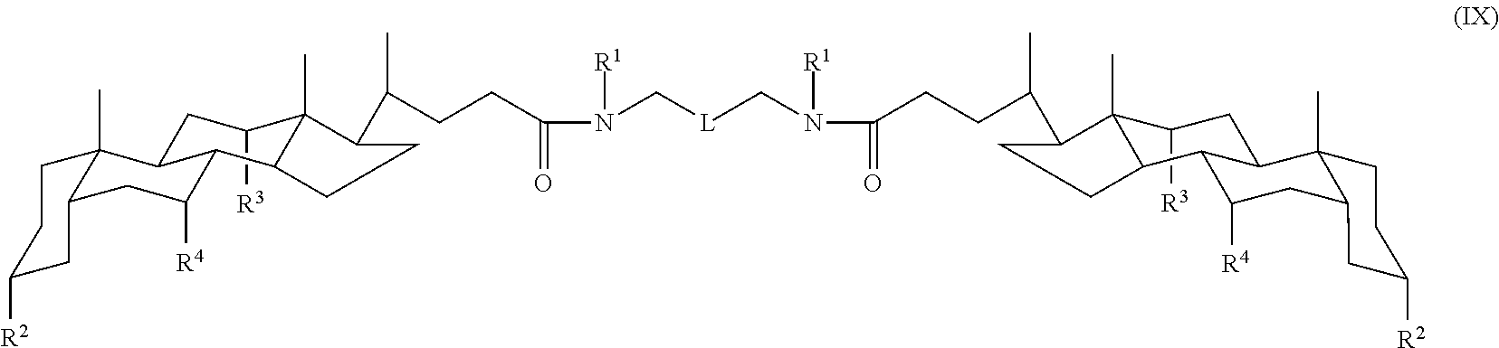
C1([R3])C2(C)C(C(CCC(N(C[L]CN(C(CCC(C3C4(C)C([R3])CC5C6(C)CCC([R2])CC6CC([R4])C5C4CC3)C)=O)[R1])[R1])=O)C)CCC2C2C([R4])CC3C(C)(C2C1)CCC([R2])C3
